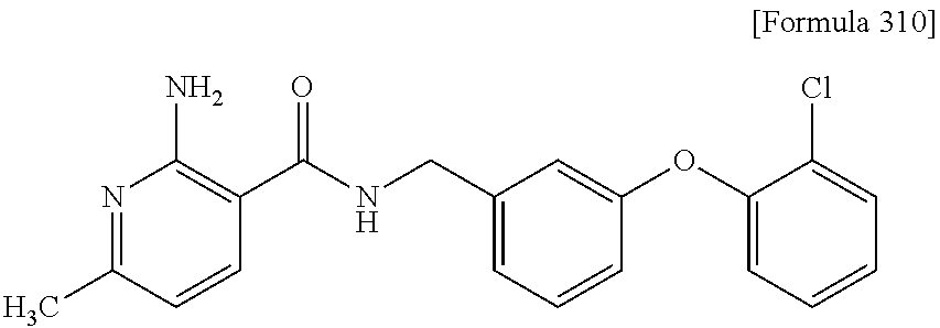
N1=C(C)C=CC(C(NCC2=CC=CC(OC3=CC=CC=C3Cl)=C2)=O)=C1N
